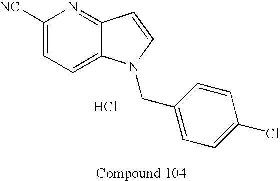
C1([NC])=CC=C2C(=N1)C=CN2CC1=CC=C(Cl)C=C1.Cl
